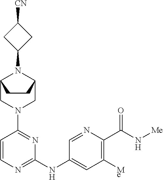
C1=CN=C(NC2=CC([Me])=C(C(N[Me])=O)N=C2)N=C1N1CC2N(C3CC([CN])C3)C(C1)CC2
